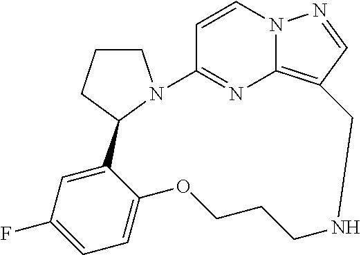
C1CN2C(C1)C1=CC(F)=CC=C1OCCCNCC1=C3N=C2C=CN3N=C1
